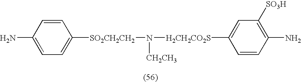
NC1=CC=C([SO2CH2CH2]N([H2CH2CO2S]C2=CC([SO3H])=C(N)C=C2)[CH2CH3])C=C1
